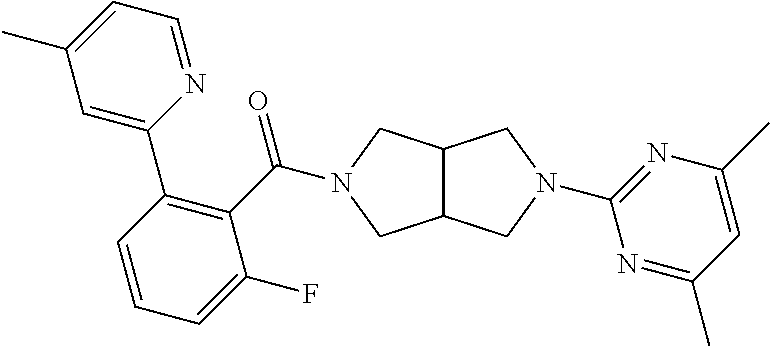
C12C(CN(C(C3=C(C4=CC(C)=CC=N4)C=CC=C3F)=O)C1)CN(C1=NC(C)=CC(C)=N1)C2
